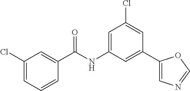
C1=C(NC(C2=CC(Cl)=CC=C2)=O)C=C(C2=CN=CO2)C=C1Cl
